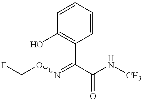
OC1=C(C(C(NC)=O)=NOCF)C=CC=C1
